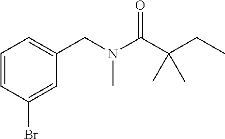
C1=CC(Br)=CC(CN(C(C(CC)(C)C)=O)C)=C1
